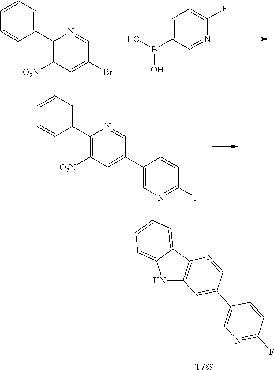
C1(C2=CC=CC=C2)=C([O2N])C=C(Br)C=N1.C1=C(B(O)O)C=NC(F)=C1.C1(C2=CC=CC=C2)=C([O2N])C=C(C2=CN=C(F)C=C2)C=N1.N1C2=C(C3=CC=CC=C13)N=CC(C1=CN=C(F)C=C1)=C2.[T789]
